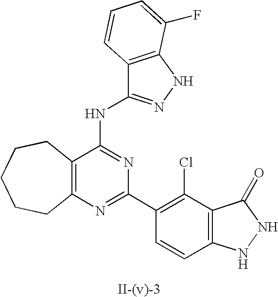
C12=C(N=C(C3=C(Cl)C4=C(C=C3)NNC4=O)N=C1NC1=NNC3=C1C=CC=C3F)CCCCC2
